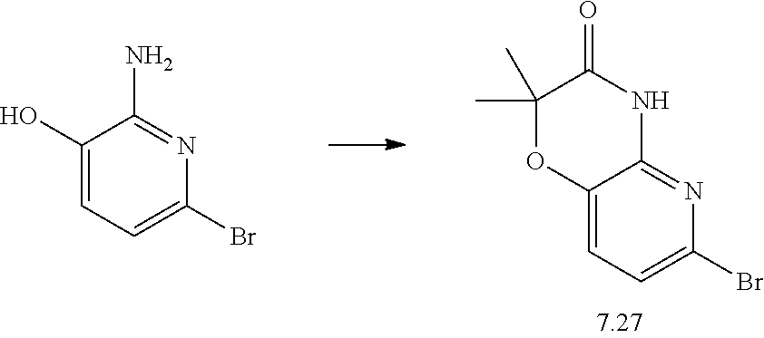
C12=CC=C(Br)N=C1NC(=O)C(C)(C)O2.C1(O)=CC=C(Br)N=C1N
